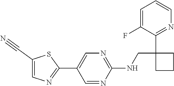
C1=C(F)C(C2(CNC3=NC=C(C4=NC=C(C#N)S4)C=N3)CCC2)=NC=C1
